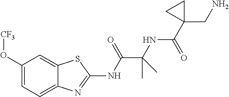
C1(O[CF3])=CC=C2C(=C1)SC(NC(C(NC(C1(CN)CC1)=O)(C)C)=O)=N2
